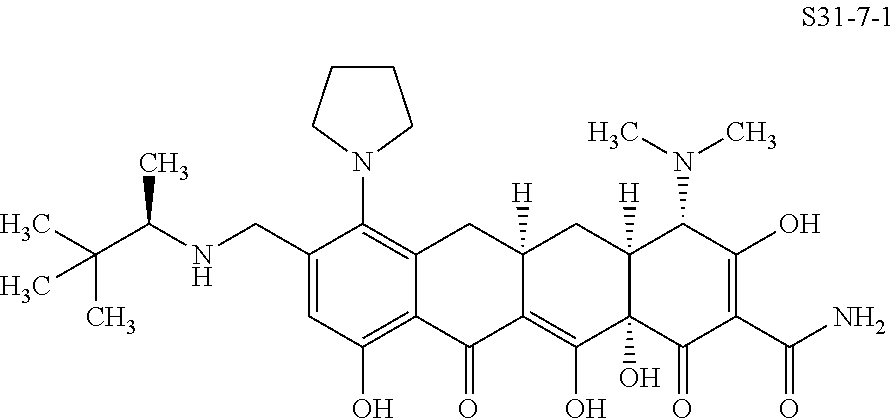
C(NC(C(C)(C)C)C)C1=CC(O)=C2C(=C1N1CCCC1)CC1([H])C(=C(O)C3(O)C([H])(C1)C(N(C)C)C(O)=C(C(N)=O)C3=O)C2=O
